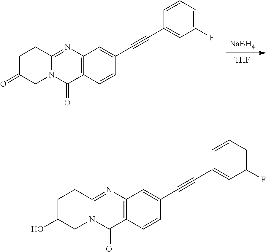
[THF].[NaBH4].C12=C(N=C3N(C1=O)CC(=O)CC3)C=C(C#CC1=CC(F)=CC=C1)C=C2.C12=C(N=C3N(C1=O)CC(O)CC3)C=C(C#CC1=CC(F)=CC=C1)C=C2
